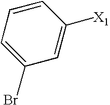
C1(Br)=CC=CC([X1])=C1
